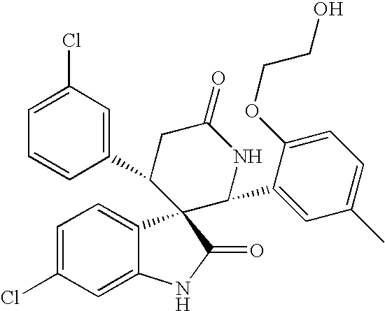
C1(C2CC(=O)NC(C3=CC(C)=CC=C3OCCO)C23C2=CC=C(Cl)C=C2NC3=O)=CC(Cl)=CC=C1
